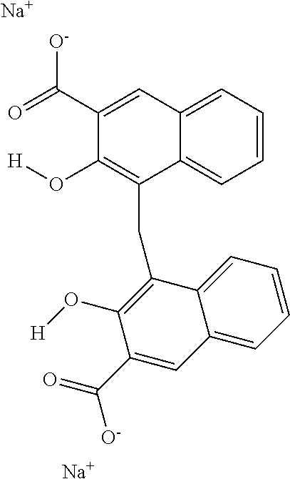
C1=CC=C2C(=C1)C(CC1=C(O[H])C(C([O-])=O)=CC3=CC=CC=C13)=C(O[H])C(C(=O)[O-])=C2.[Na].[Na]
